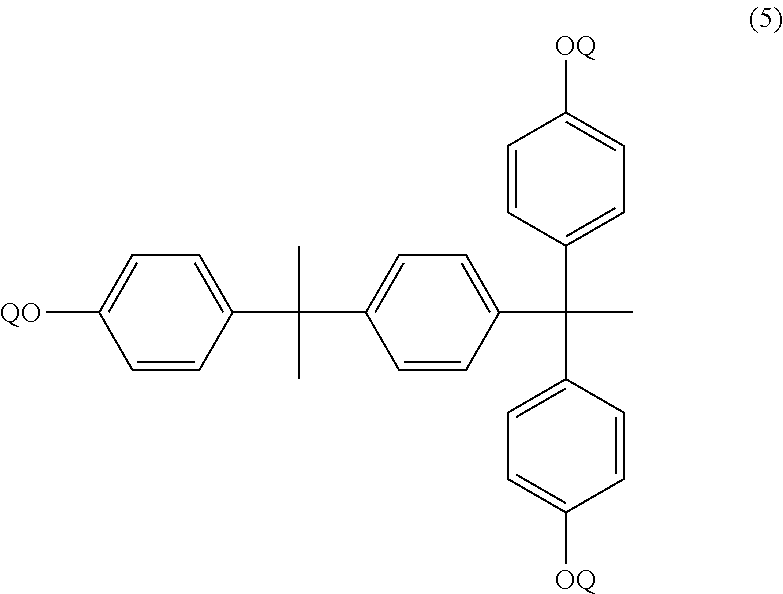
C1=CC(C(C)(C)C2=CC=C(C(C)(C3=CC=C([OQ])C=C3)C3=CC=C([OQ])C=C3)C=C2)=CC=C1[QO]
